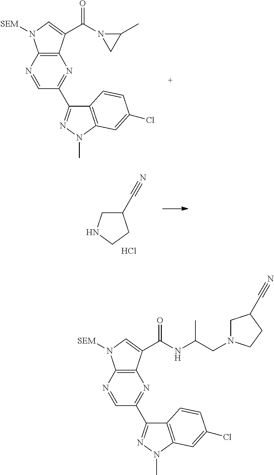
C1=NC2=C(N=C1C1=NN(C)C3=C1C=CC(Cl)=C3)C(C(N1CC1C)=O)=CN2[SEM].C1(C#N)CNCC1.Cl.C1=NC2=C(N=C1C1=NN(C)C3=C1C=CC(Cl)=C3)C(C(NC(CN1CC(C#N)CC1)C)=O)=CN2[SEM]
